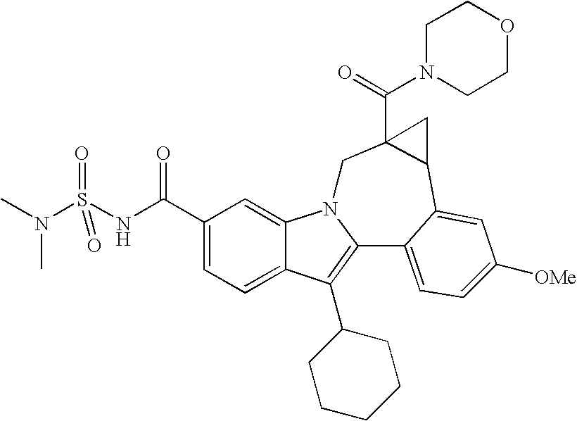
C1(C(NS(N(C)C)(=O)=O)=O)=CC=C2C(=C1)N1C(=C2C2CCCCC2)C2=CC=C([OMe])C=C2C2C(C(N3CCOCC3)=O)(C1)C2
